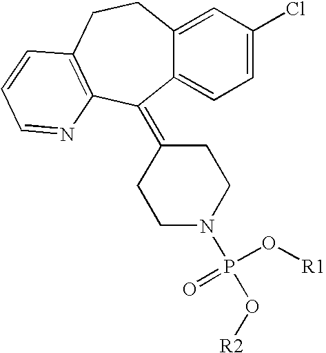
C12=CC=C(Cl)C=C1CCC1=C(C2=C2CCN(P(O[R2])(O[R1])=O)CC2)N=CC=C1
